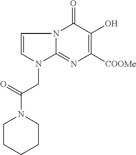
C1=CN(CC(=O)N2CCCCC2)C2=NC([COOMe])=C(O)C(=O)N12
